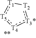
[T3]1:[T4]:[T5]:[T1][T2]:1
